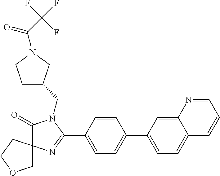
C1(=O)N(CC2CCN(C(C(F)(F)F)=O)C2)C(C2=CC=C(C3=CC=C4C(=C3)N=CC=C4)C=C2)=NC12COCC2
